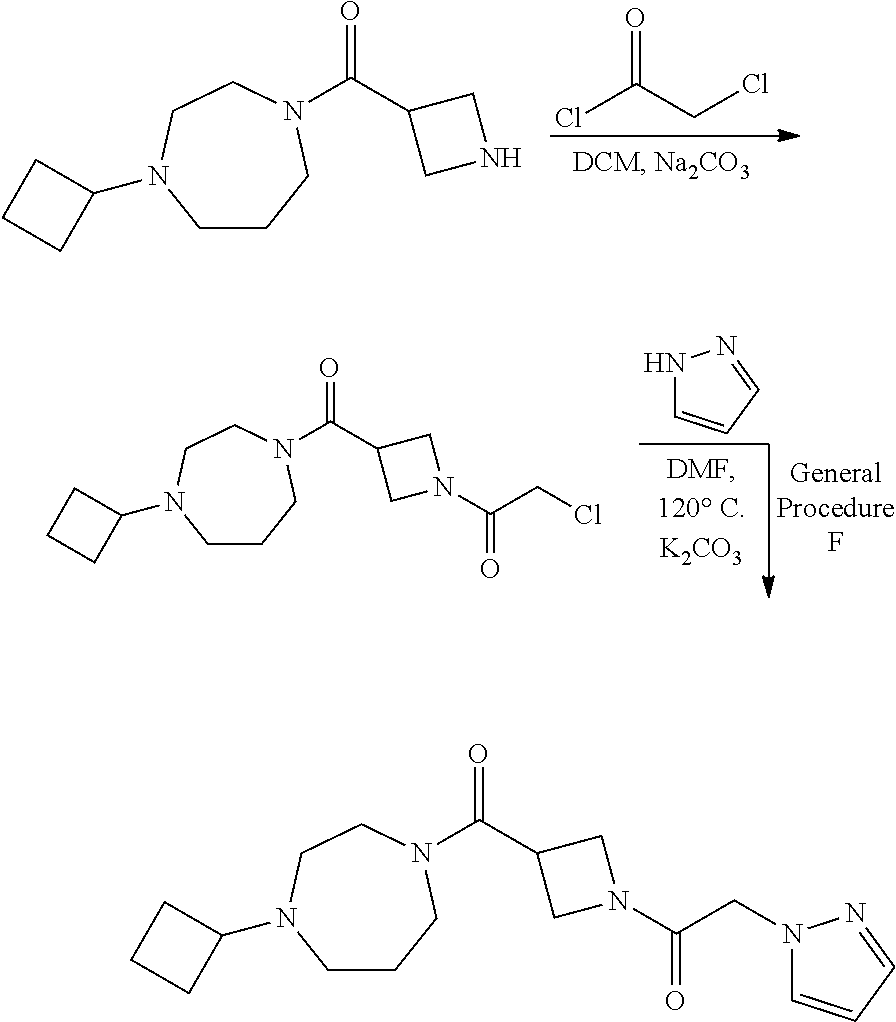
ClC(CCl)=O.C1CCN(C(=O)C2CNC2)CCN1C1CCC1.N1C=CC=N1.C1CCN(C(=O)C2CN(C(CCl)=O)C2)CCN1C1CCC1.C1CCN(C(=O)C2CN(C(CN3C=CC=N3)=O)C2)CCN1C1CCC1
